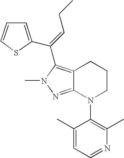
C12=C(C(=CCC)C3=CC=CS3)N(C)N=C1N(C1=C(C)N=CC=C1C)CCC2
